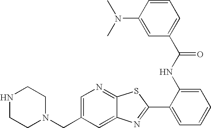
C12=CC(CN3CCNCC3)=CN=C1SC(C1=CC=CC=C1NC(C1=CC=CC(N(C)C)=C1)=O)=N2
